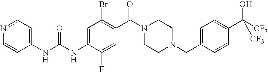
N(C1=CC(Br)=C(C(N2CCN(CC3=CC=C(C([CF3])(O)[CF3])C=C3)CC2)=O)C=C1F)C(=O)NC1=CC=NC=C1
